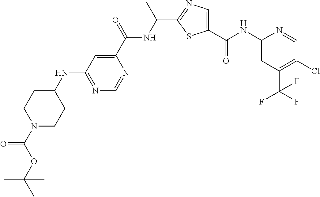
N(C1=NC=NC(C(=O)NC(C)C2=NC=C(C(=O)NC3=CC(C(F)(F)F)=C(Cl)C=N3)S2)=C1)C1CCN(C(OC(C)(C)C)=O)CC1
